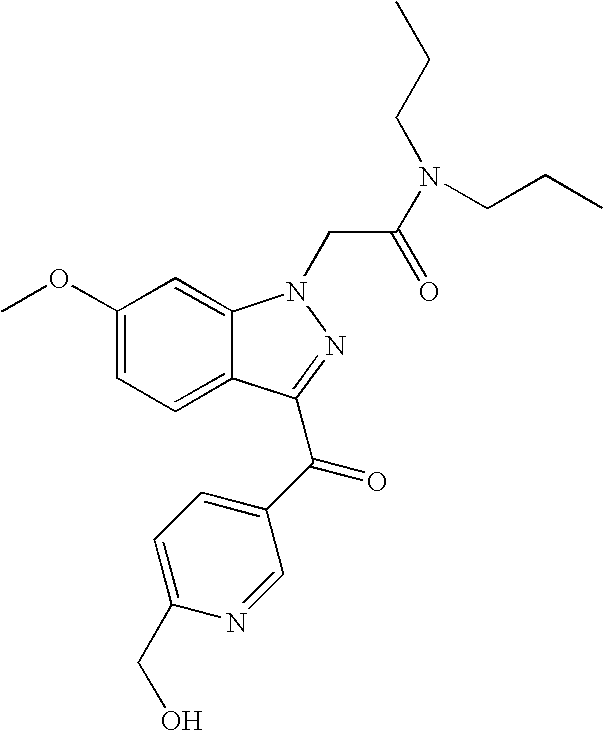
C1(OC)=CC=C2C(=C1)N(CC(N(CCC)CCC)=O)N=C2C(C1=CC=C(CO)N=C1)=O
